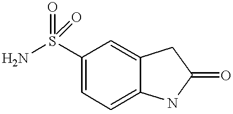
NS(C1=CC=C2C(=C1)CC(=O)N2)(=O)=O
